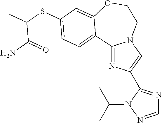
C1=NN(C(C)C)C(C2=CN3C(=N2)C2=CC=C(SC(C)C(N)=O)C=C2OCC3)=N1
